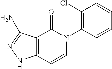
C12=C(C=CN(C3=C(Cl)C=CC=C3)C1=O)NN=C2N
